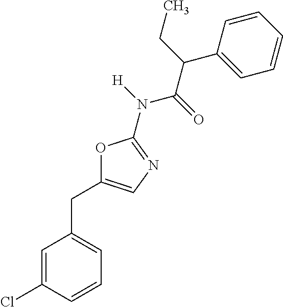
C1=CC(Cl)=CC(CC2=CN=C(N([H])C(=O)C(CC)C3=CC=CC=C3)O2)=C1
